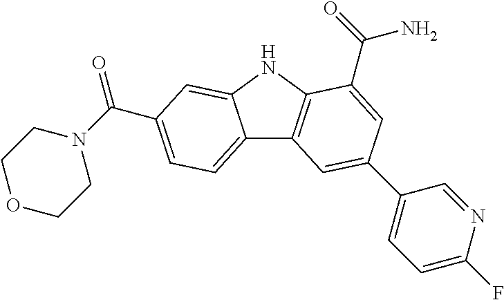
C12=CC=C(C(=O)N3CCOCC3)C=C1NC1=C2C=C(C2=CC=C(F)N=C2)C=C1C(N)=O
